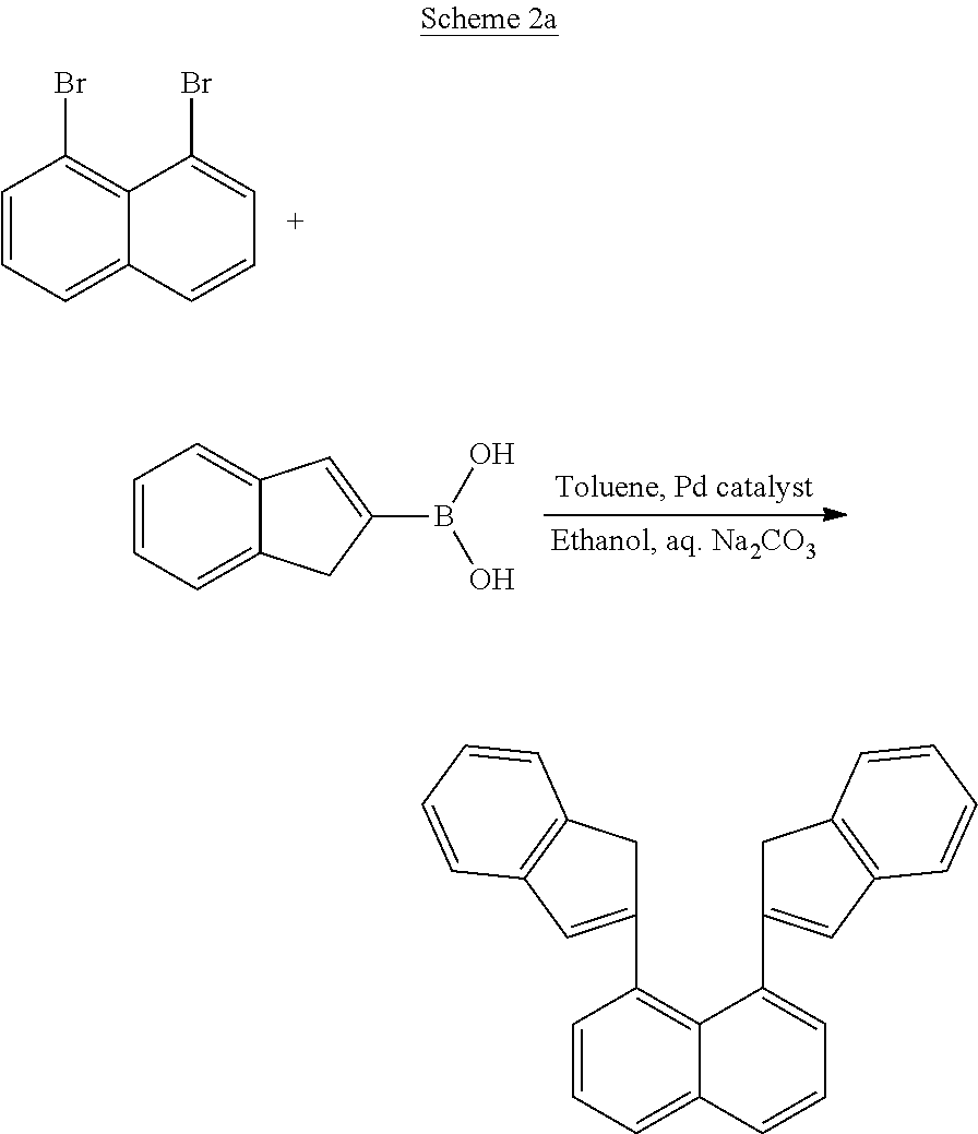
C1=CC=C2C(=C1Br)C(Br)=CC=C2.C1=CC=C2C(=C1)C=C(B(O)O)C2.C1=CC=C2C(=C1C1=CC3=C(C1)C=CC=C3)C(C1=CC3=C(C1)C=CC=C3)=CC=C2
